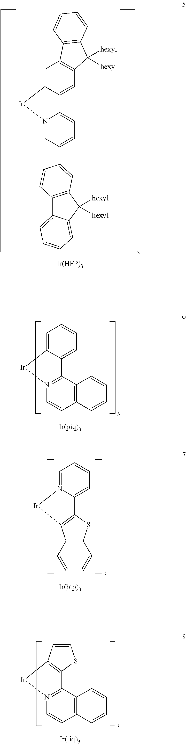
N12=CC(C3=CC4=C(C5=CC=CC=C5C4([hexyl])[hexyl])C=C3)=CC=C1C1=CC3=C(C=C1[Ir]2)C1=C(C3([hexyl])[hexyl])C=CC=C1.[Ir(HFP)3].N12=C(C3=C(C=C1)C=CC=C3)C1=CC=CC=C1[Ir]2.C12=C([Ir]N3=CC=CC=C13)C1=C(S2)C=CC=C1.N12=C(C3=C(C=C1)C=CC=C3)C1=C([Ir]2)C=CS1
